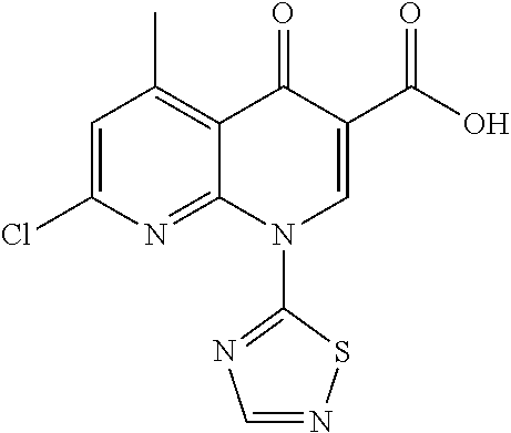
C1=C(Cl)N=C2C(=C1C)C(=O)C(C(=O)O)=CN2C1=NC=NS1
